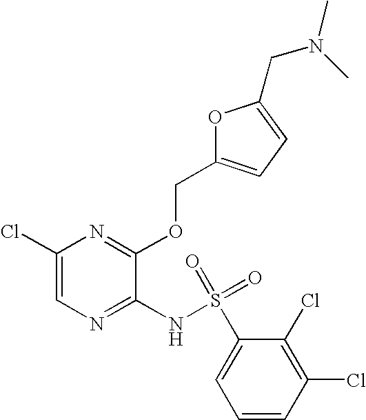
C1(Cl)=CN=C(NS(C2=CC=CC(Cl)=C2Cl)(=O)=O)C(OCC2=CC=C(CN(C)C)O2)=N1
